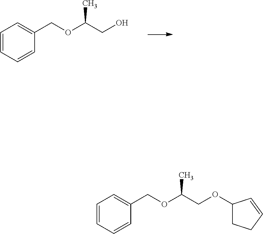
C1=CC=CC(COC(C)CO)=C1.C1=CC=CC(COC(C)COC2CCC=C2)=C1
